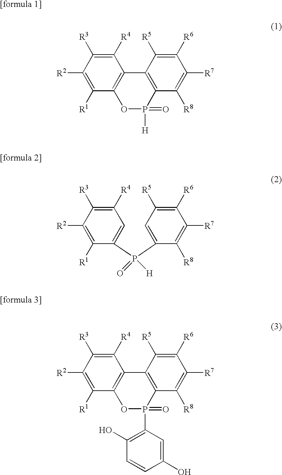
C1([R4])=C([R3])C([R2])=C([R1])C2=C1C1=C(P([H])(=O)O2)C([R8])=C([R7])C([R6])=C1[R5].C1([R4])=C([R3])C([R2])=C([R1])C(P(C2=CC([R5])=C([R6])C([R7])=C2[R8])(=O)[H])=C1.C1([R4])=C([R3])C([R2])=C([R1])C2=C1C1=C(P(C3=C(O)C=CC(O)=C3)(=O)O2)C([R8])=C([R7])C([R6])=C1[R5]
